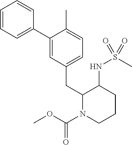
C1=CC=C(C2=CC(CC3N(C(OC)=O)CCCC3NS(C)(=O)=O)=CC=C2C)C=C1
